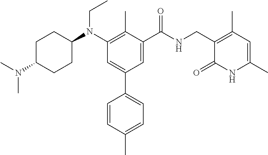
C1C(N(C)C)CCC(N(C2=C(C)C(C(NCC3=C(C)C=C(C)NC3=O)=O)=CC(C3=CC=C(C)C=C3)=C2)CC)C1
